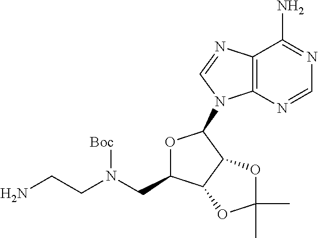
C12=C(N=CN1C1OC(CN(CCN)[Boc])C3C1OC(C)(C)O3)C(N)=NC=N2
